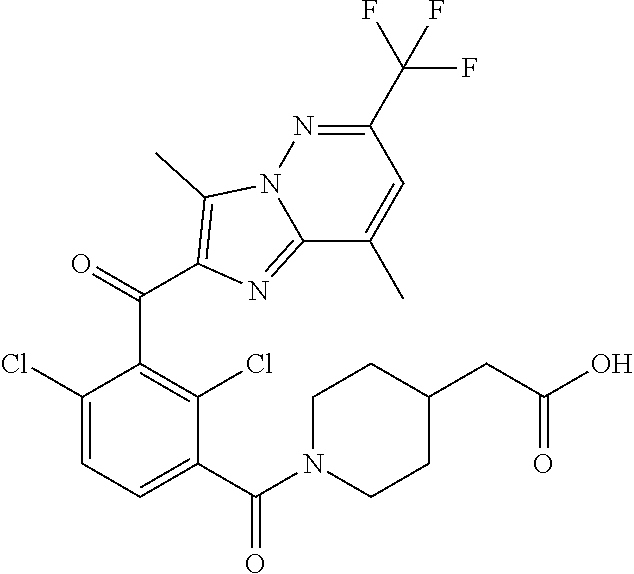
C1(Cl)=CC=C(C(=O)N2CCC(CC(O)=O)CC2)C(Cl)=C1C(C1=C(C)N2C(=N1)C(C)=CC(C(F)(F)F)=N2)=O
